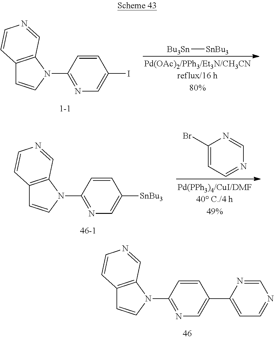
C12=C(N(C3=NC=C(I)C=C3)C=C1)C=NC=C2.[Bu3Sn][SnBu3].C12=C(N(C3=NC=C([SnBu3])C=C3)C=C1)C=NC=C2.C1(Br)=CC=NC=N1.C12=C(N(C3=NC=C(C4=CC=NC=N4)C=C3)C=C1)C=NC=C2
